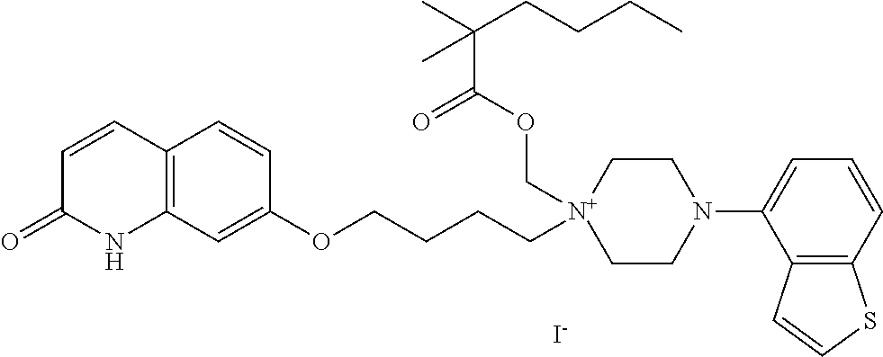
C12=C(C=C(OCCCC[N+]3(COC(C(C)(CCCC)C)=O)CCN(C4=CC=CC5=C4C=CS5)CC3)C=C1)NC(=O)C=C2.[I-]
